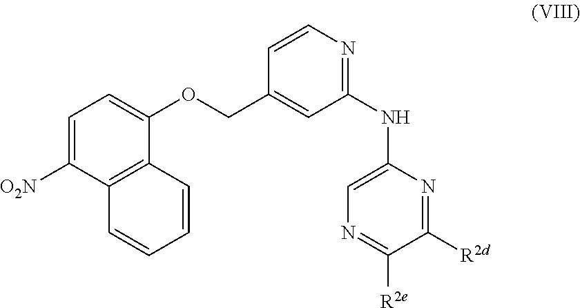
C1=CN=C(NC2=CN=C([R2e])C([R2d])=N2)C=C1COC1=CC=C([O2N])C2=C1C=CC=C2
